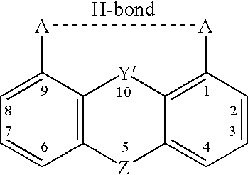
C12=C3C(=CC=C1)[A][A]C1=C(C(=CC=C1)[Z]2)[Y]3
